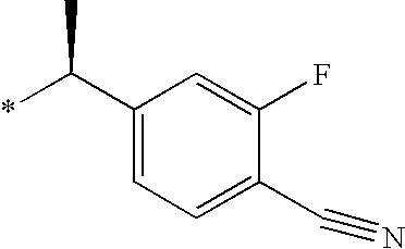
C1(C(*)C)=CC=C(C#N)C(F)=C1
